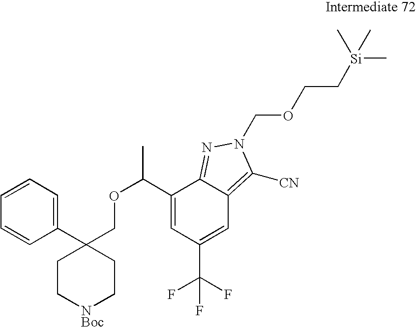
C1(C(OCC2(C3=CC=CC=C3)CC[NBoc]CC2)C)=CC(C(F)(F)F)=CC2=C([CN])N(COCC[Si](C)(C)C)N=C12
